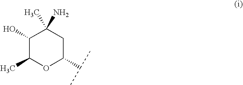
C1(O)C(C)OC(C(C)C)CC1(C)N
